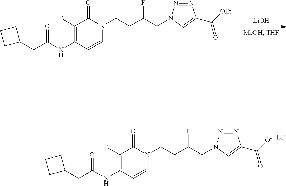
C1(CC(NC2=C(F)C(=O)N(CCC(CN3N=NC(C([OEt])=O)=C3)F)C=C2)=O)CCC1.[LiOH].C1(CC(NC2=C(F)C(=O)N(CCC(CN3N=NC(C([O-])=O)=C3)F)C=C2)=O)CCC1.[Li]
